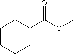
C1CCCC(C(OC)=O)C1
